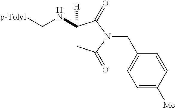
C1(NC[p-Tolyl])([H])CC(=O)N(CC2=CC=C([Me])C=C2)C1=O
